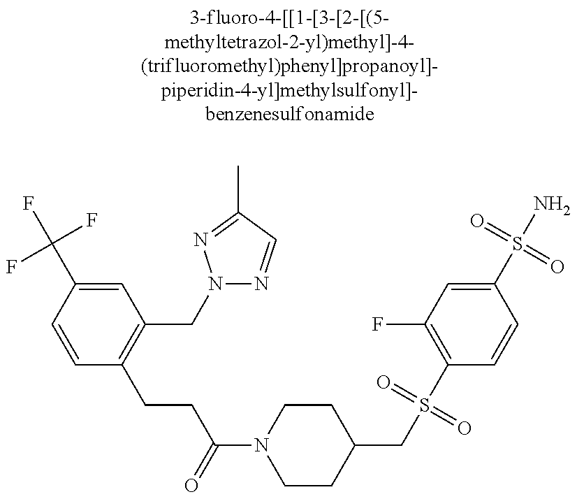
C1=CC(C(F)(F)F)=CC(CN2N=CC(C)=N2)=C1CCC(N1CCC(CS(C2=C(F)C=C(S(N)(=O)=O)C=C2)(=O)=O)CC1)=O
